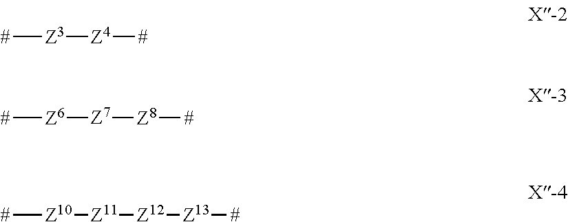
[#][Z3][Z4][#].[#][Z6][Z7][Z8][#].[#][Z10][Z11][Z12][Z13][#]
